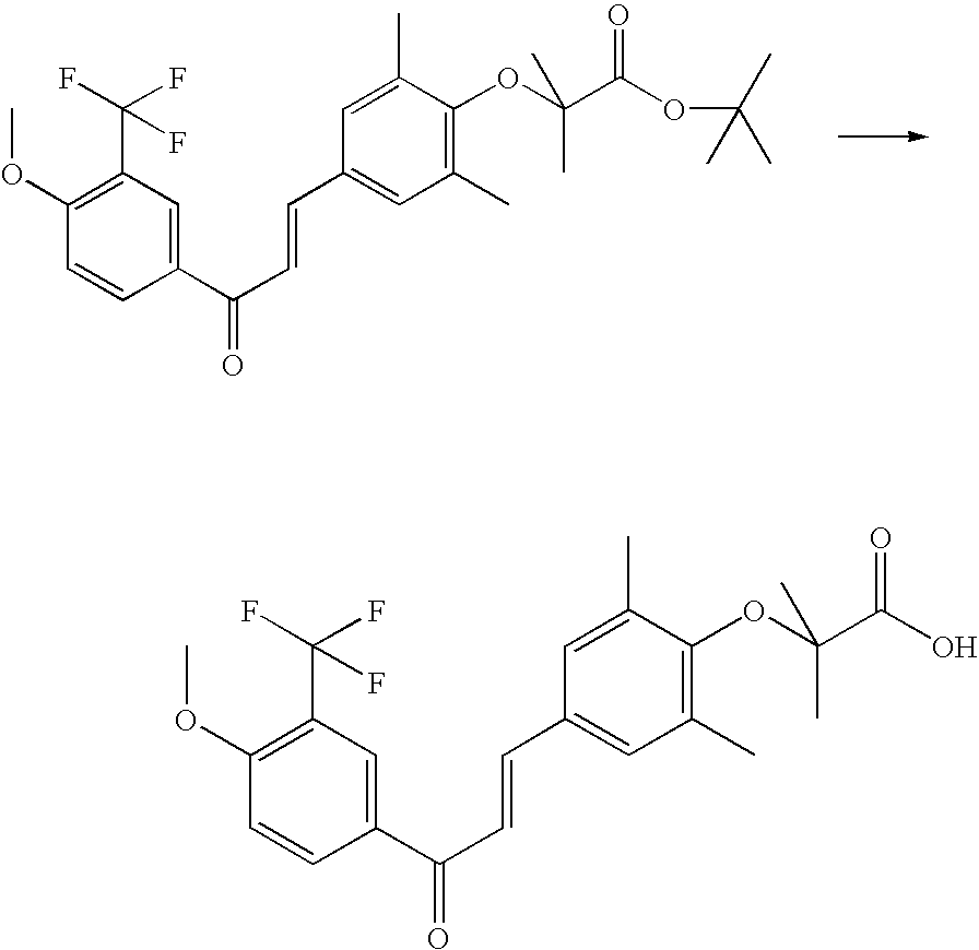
C1=CC(C(C=CC2=CC(C)=C(OC(C(OC(C)(C)C)=O)(C)C)C(C)=C2)=O)=CC(C(F)(F)F)=C1OC.C1=CC(C(C=CC2=CC(C)=C(OC(C(O)=O)(C)C)C(C)=C2)=O)=CC(C(F)(F)F)=C1OC
